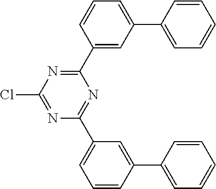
ClC1=NC(C2=CC=CC(C3=CC=CC=C3)=C2)=NC(C2=CC(C3=CC=CC=C3)=CC=C2)=N1
